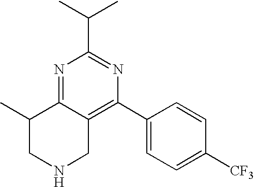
N1=C2C(=C(C3=CC=C([CF3])C=C3)N=C1C(C)C)CNCC2C
